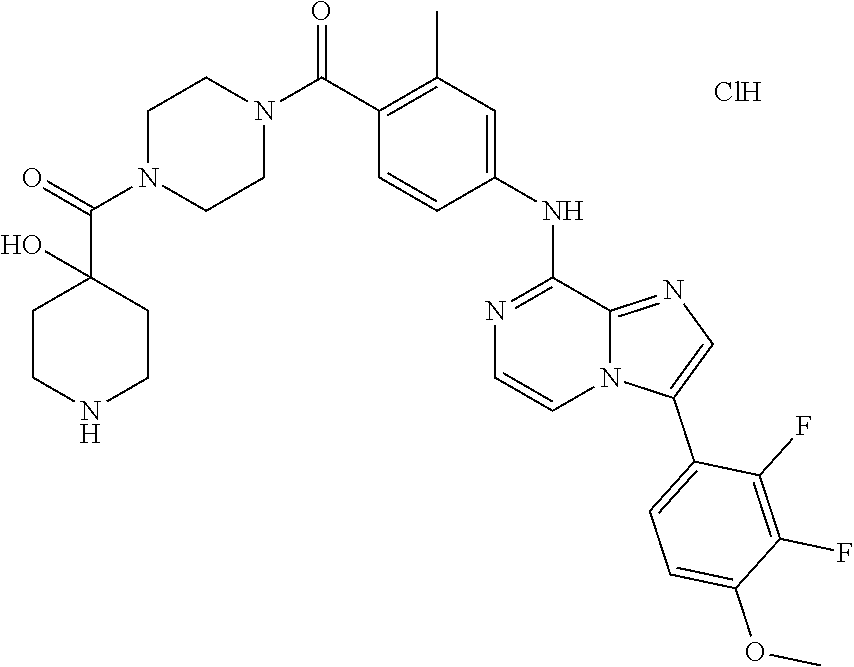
C1=CC(C(N2CCN(C(C3(O)CCNCC3)=O)CC2)=O)=C(C)C=C1NC1=NC=CN2C1=NC=C2C1=CC=C(OC)C(F)=C1F.Cl
